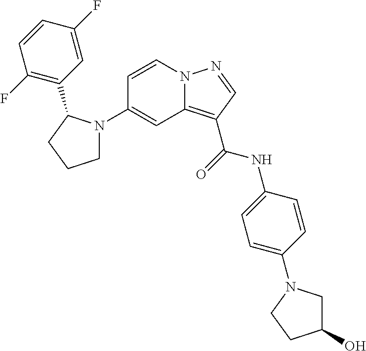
C1(N2CCCC2C2=C(F)C=CC(F)=C2)=CC2=C(C(=O)NC3=CC=C(N4CC(O)CC4)C=C3)C=NN2C=C1
